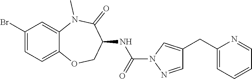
BrC1=CC=C2C(=C1)N(C)C(=O)C(NC(=O)N1N=CC(CC3=CC=CC=N3)=C1)CO2
